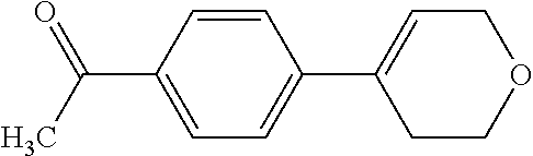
C1=CC(C2=CCOCC2)=CC=C1C(C)=O
